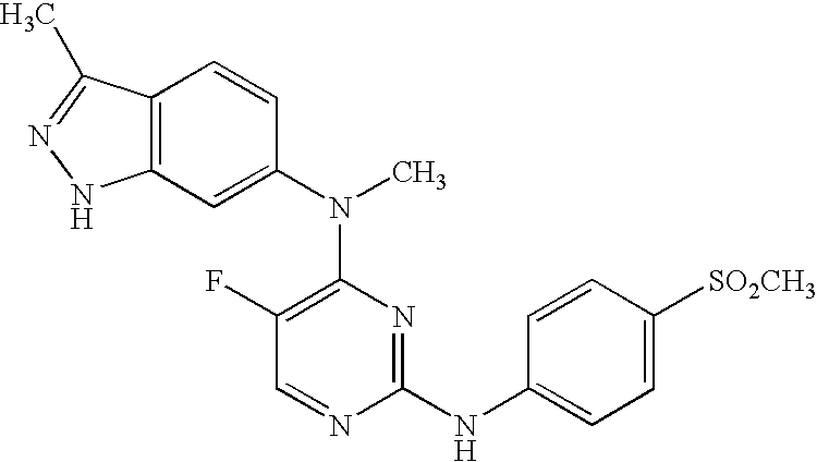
C12=C(C=C(N(C3=C(F)C=NC(NC4=CC=C([SO2CH3])C=C4)=N3)C)C=C1)NN=C2C
